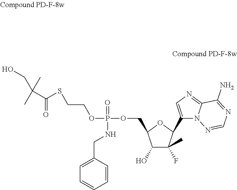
C1(O)C(F)(C)C(C2=CN=C3N2N=CN=C3N)OC1COP(=O)(NCC1=CC=CC=C1)OCCSC(=O)C(CO)(C)C
